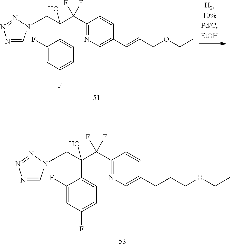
C1(F)=CC(F)=CC=C1C(CN1C=NN=N1)(C(C1=NC=C(C=CCOCC)C=C1)(F)F)O.C1(F)=CC(F)=CC=C1C(CN1C=NN=N1)(C(C1=NC=C(CCCOCC)C=C1)(F)F)O
